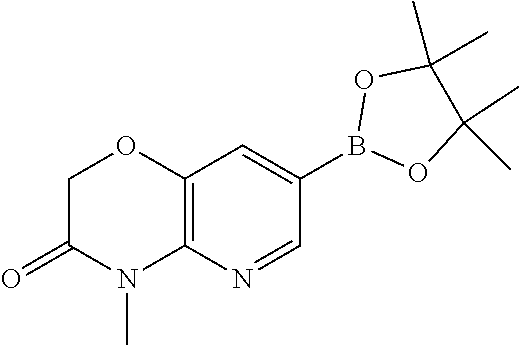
B1(C2=CC3=C(N=C2)N(C)C(=O)CO3)OC(C)(C)C(C)(C)O1
